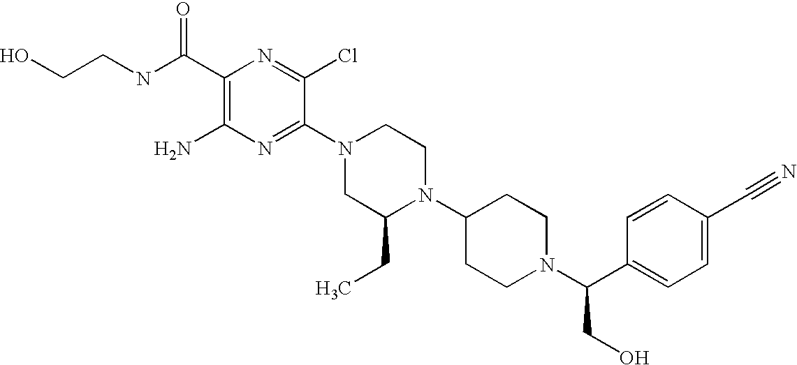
C1(C(NCCO)=O)=C(N)N=C(N2CC(CC)N(C3CCN(C(C4=CC=C(C#N)C=C4)CO)CC3)CC2)C(Cl)=N1
